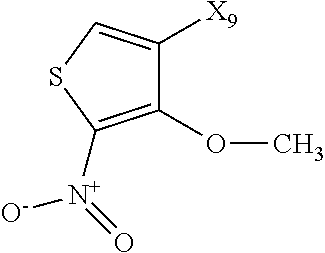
C1([X9])=CSC([N+](=O)[O-])=C1OC
